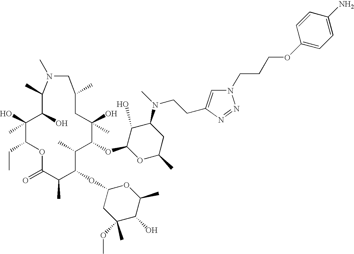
O1C(=O)C(C)C(OC2CC(OC)(C)C(O)C(C)O2)C(C)C(OC2OC(C)CC(N(CCC3=CN(CCCOC4=CC=C(N)C=C4)N=N3)C)C2O)C(O)(C)CC(C)CN(C)C(C)C(O)C(O)(C)C1CC
